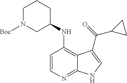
C1=CC(NC2CCCN([Boc])C2)=C2C(=N1)NC=C2C(=O)C1CC1
